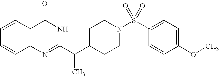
C1=CC2=C(C=C1)C(=O)NC(C(C1CCN(S(C3=CC=C(OC)C=C3)(=O)=O)CC1)C)=N2
